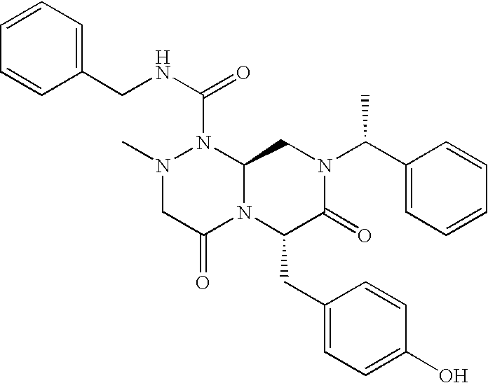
N1(C(NCC2=CC=CC=C2)=O)N(C)CC(=O)N2C1CN(C(C1=CC=CC=C1)C)C(=O)C2CC1=CC=C(O)C=C1
